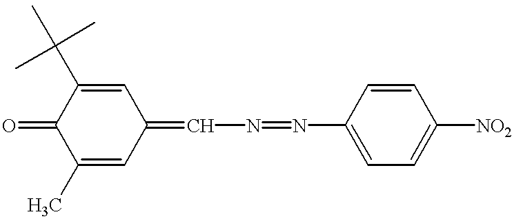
C1(C)=CC(=CN=NC2=CC=C([NO2])C=C2)C=C(C(C)(C)C)C1=O
